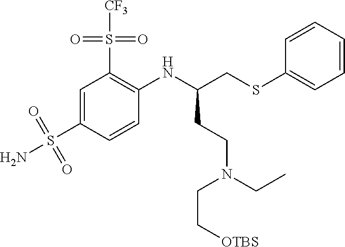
C1=C(S(N)(=O)=O)C=CC(NC(CSC2=CC=CC=C2)CCN(CC)CC[OTBS])=C1S(=O)(=O)[CF3]
